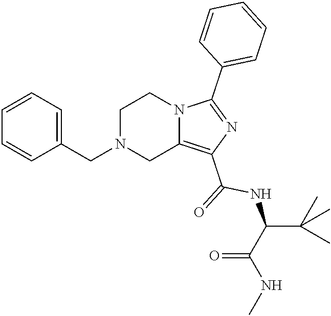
C1N(CC2=CC=CC=C2)CC2=C(C(=O)NC(C(NC)=O)C(C)(C)C)N=C(C3=CC=CC=C3)N2C1
